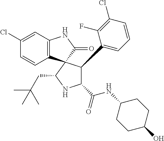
C1(Cl)=CC2=C(C=C1)C1(C(=O)N2)C(CC(C)(C)C)NC(C(=O)NC2CCC(O)CC2)C1C1=CC=CC(Cl)=C1F
